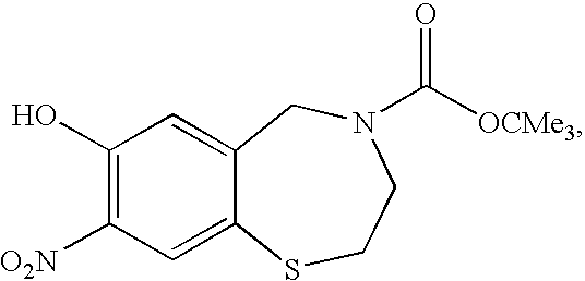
C1(O)=C([O2N])C=C2C(=C1)CN(C(=O)[OCMe3])CCS2
